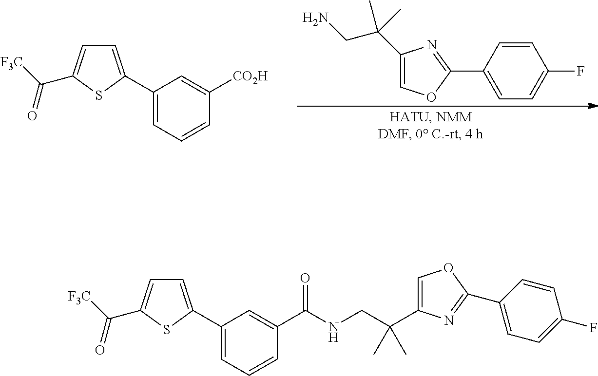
C1(C(CN)(C)C)=COC(C2=CC=C(F)C=C2)=N1.C1=C(C2=CC=CC([CO2H])=C2)SC(C([F3C])=O)=C1.C1=C(C2=CC=CC(C(NCC(C3=COC(C4=CC=C(F)C=C4)=N3)(C)C)=O)=C2)SC(C([F3C])=O)=C1
